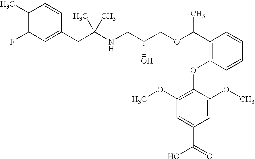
C1(CC(NCC(COC(C2=C(OC3=C(OC)C=C(C(=O)O)C=C3OC)C=CC=C2)C)O)(C)C)=CC(F)=C(C)C=C1
